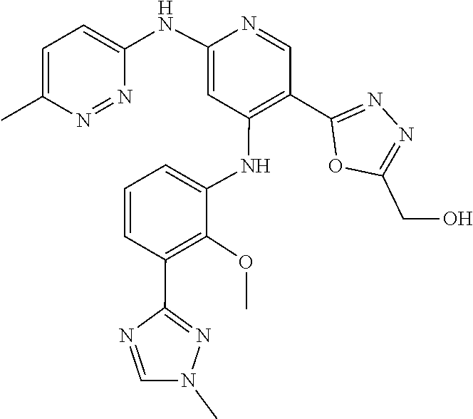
CN1C=NC(C2=C(OC)C(NC3=C(C4=NN=C(CO)O4)C=NC(NC4=CC=C(C)N=N4)=C3)=CC=C2)=N1
